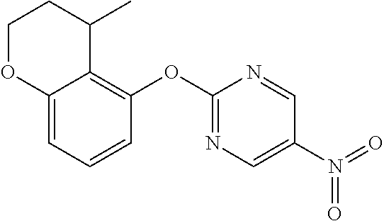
C12=CC=CC(OC3=NC=C(N(=O)=O)C=N3)=C1C(C)CCO2
